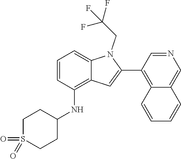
C1CS(=O)(=O)CCC1NC1=C2C(=CC=C1)N(CC(F)(F)F)C(C1=C3C(=CN=C1)C=CC=C3)=C2
